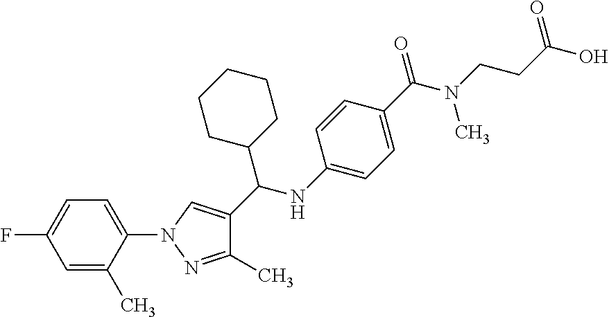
C1(C)=NN(C2=CC=C(F)C=C2C)C=C1C(C1CCCCC1)NC1=CC=C(C(=O)N(CCC(O)=O)C)C=C1
